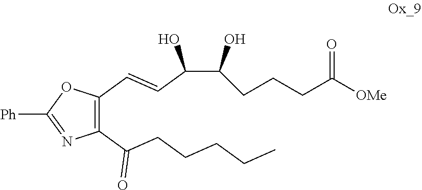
C1(C(CCCCC)=O)=C(C=CC(C(O)CCCC([OMe])=O)O)OC([Ph])=N1
